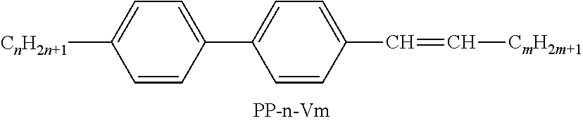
[CnH2n+1]C1=CC=C(C2=CC=C(C=C[CmH2m+1])C=C2)C=C1
